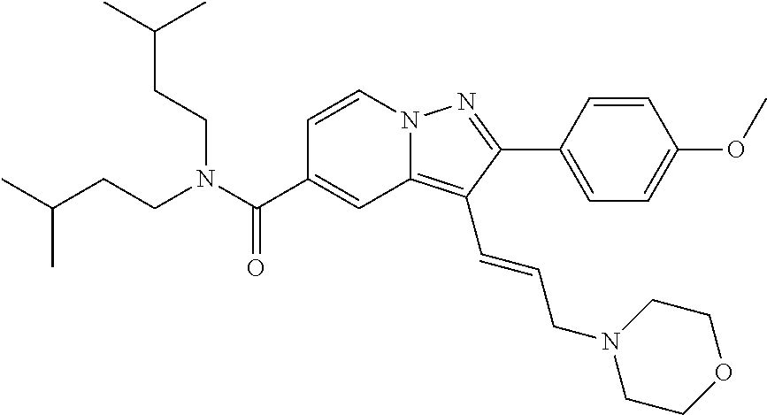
C1=CN2C(=C(C=CCN3CCOCC3)C(C3=CC=C(OC)C=C3)=N2)C=C1C(N(CCC(C)C)CCC(C)C)=O
